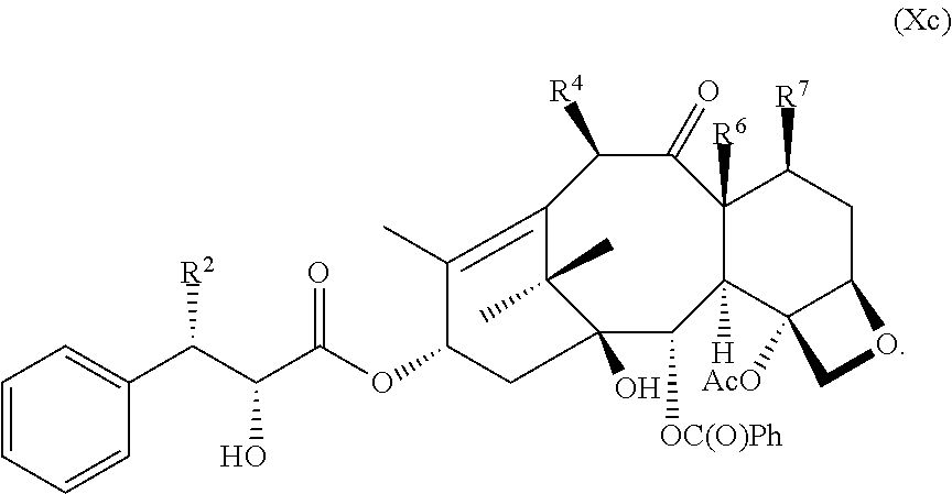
C1(=O)C([R4])C2=C(C)C(OC(=O)C(O)C([R2])C3=CC=CC=C3)CC(O)(C2(C)C)C([OC(O)Ph])C2([H])C1([R6])C([R7])CC1C2([AcO])CO1
